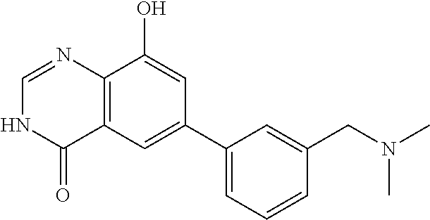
C12=C(C=C(C3=CC=CC(CN(C)C)=C3)C=C1O)C(=O)NC=N2
